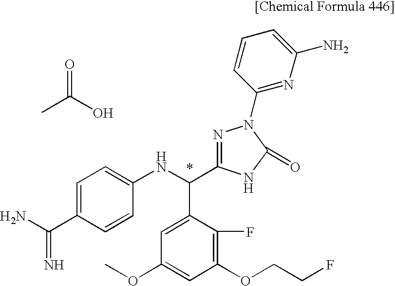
C1(C(N)=N)=CC=C(NC(C2=CC(OC)=CC(OCCF)=C2F)C2=NN(C3=NC(N)=CC=C3)C(=O)N2)C=C1.CC(O)=O
